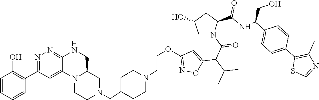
C1(CN2CCN3C(C2)CNC2=NN=C(C4=C(O)C=CC=C4)C=C32)CCN(CCOC2=NOC(C(C(C)C)C(N3C(C(NC(C4=CC=C(C5=C(C)N=CS5)C=C4)CO)=O)CC(O)C3)=O)=C2)CC1
